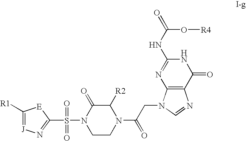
C1([R1])=[J]N=C(S(=O)(=O)N2CCN(C(=O)CN3C4=C(C(=O)NC(NC(O[R4])=O)=N4)N=C3)C([R2])C2=O)[E]1
